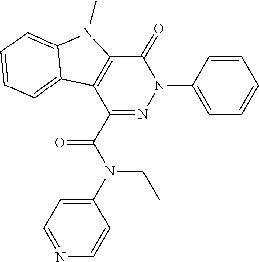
C1(C(N(C2=CC=NC=C2)CC)=O)=NN(C2=CC=CC=C2)C(=O)C2=C1C1=CC=CC=C1N2C
